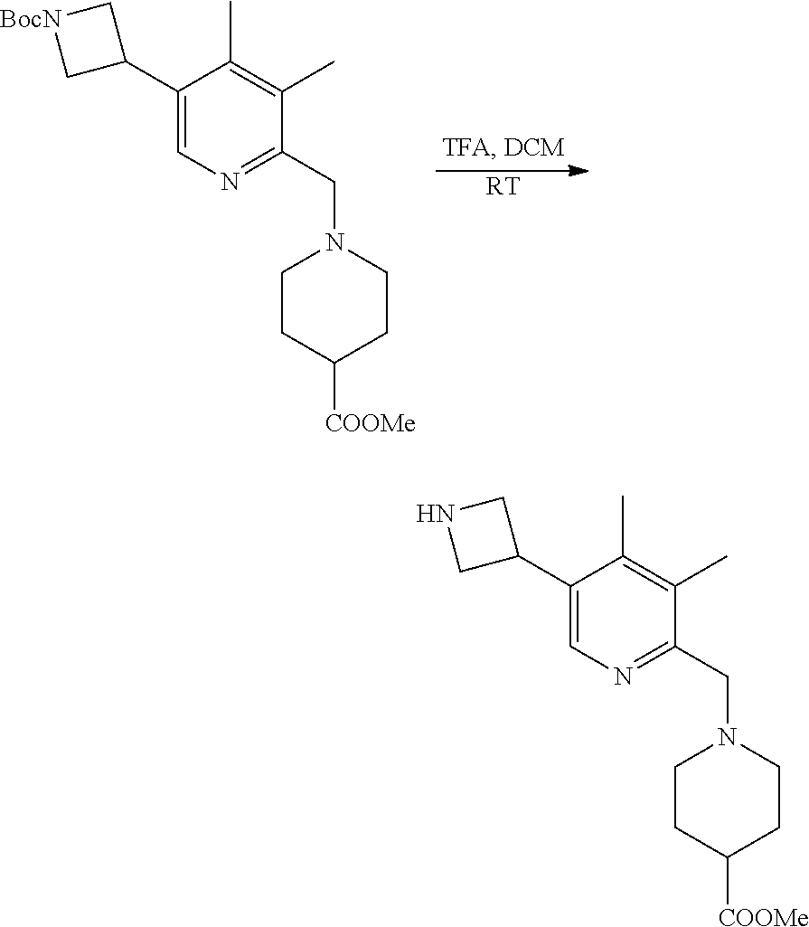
[RT].C1(C2C[BocN]C2)=CN=C(CN2CCC([COOMe])CC2)C(C)=C1C.C1(C2CNC2)=CN=C(CN2CCC([COOMe])CC2)C(C)=C1C
